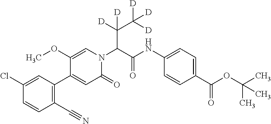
C(C(N1C=C(OC)C(C2=C(C#N)C=CC(Cl)=C2)=CC1=O)C(NC1=CC=C(C(OC(C)(C)C)=O)C=C1)=O)(C([D])([D])[D])([D])[D]
